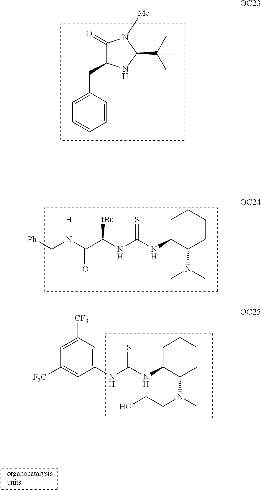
C1(=O)C(CC2=CC=CC=C2)NC(C(C)(C)C)N1[Me].[OC23].C1C(NC(NC([tBu])C(=O)N([H])C[Ph])=S)C(N(C)C)CCC1.[OC24].C1C(NC(NC2=CC([CF3])=CC([F3C])=C2)=S)C(N(CCO)C)CCC1.[OC25]
